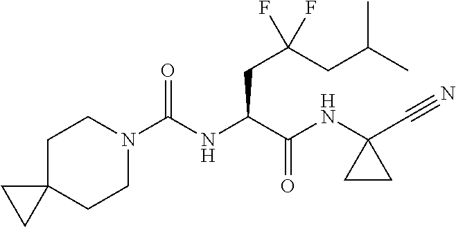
C12(CCN(C(NC(C(NC3(C#N)CC3)=O)CC(CC(C)C)(F)F)=O)CC1)CC2
